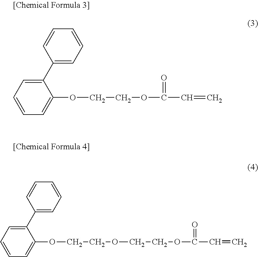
C1(C2=CC=CC=C2)=CC=CC=C1OCCOC(C=C)=O.C1(C2=CC=CC=C2)=CC=CC=C1OCCOCCOC(C=C)=O
